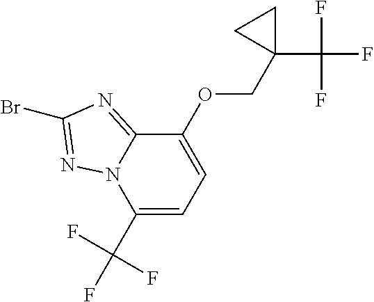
BrC1=NN2C(=N1)C(OCC1(C(F)(F)F)CC1)=CC=C2C(F)(F)F
